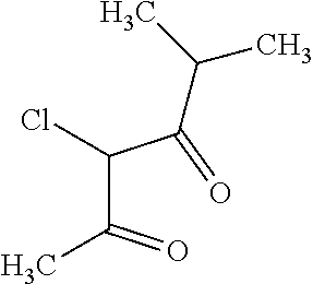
C(C(=O)C)(C(=O)C(C)C)Cl
